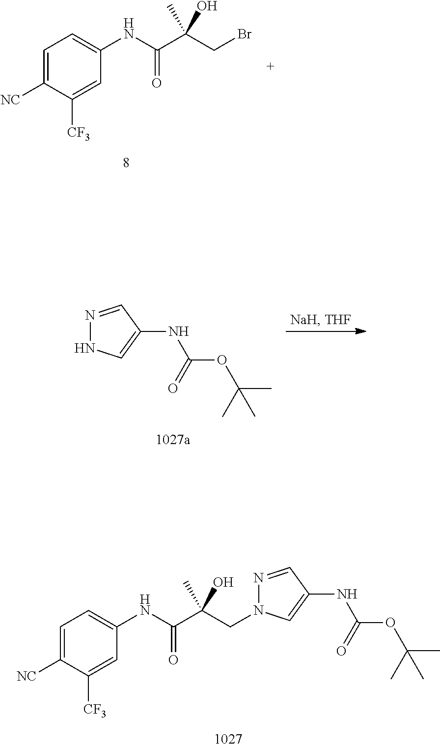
C1=C([NC])C([CF3])=CC(NC(=O)C(CBr)(C)O)=C1.N1=CC(NC(OC(C)(C)C)=O)=CN1.C1=C([NC])C([CF3])=CC(NC(=O)C(CN2N=CC(NC(OC(C)(C)C)=O)=C2)(C)O)=C1
